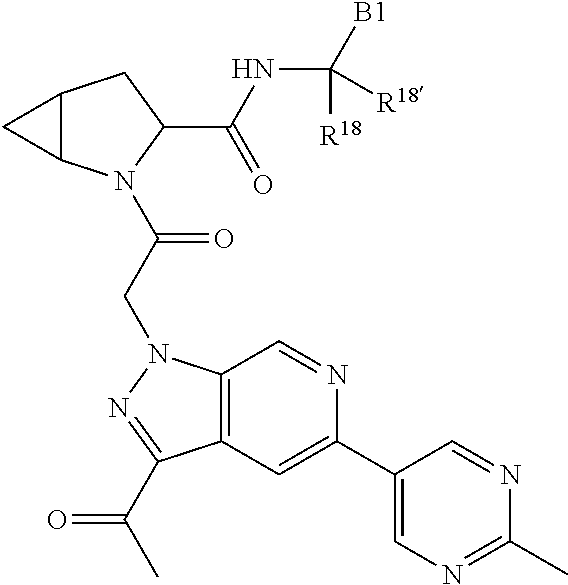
C12C(N(C(CN3C4=C(C=C(C5=CN=C(C)N=C5)N=C4)C(C(C)=O)=N3)=O)C(C(NC([B1])([R18])[R18])=O)C1)C2
